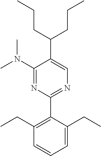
C1(N(C)C)=NC(C2=C(CC)C=CC=C2CC)=NC=C1C(CCC)CCC
